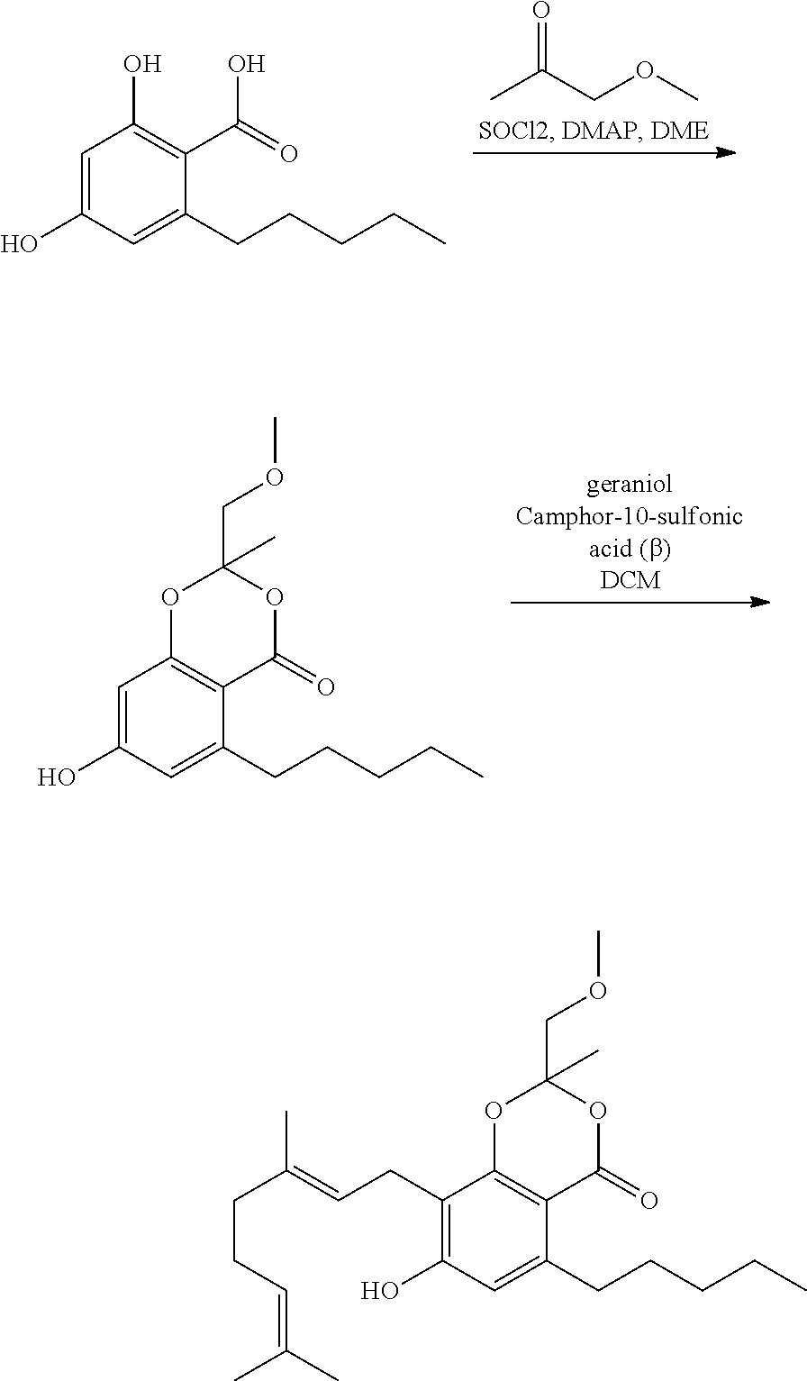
CC(COC)=O.C1(O)=C(C(O)=O)C(CCCCC)=CC(O)=C1.O1C(COC)(C)OC(=O)C2=C1C=C(O)C=C2CCCCC.C(C1(C)OC2=C(C(CCCCC)=CC(O)=C2CC=C(CCC=C(C)C)C)C(=O)O1)OC
